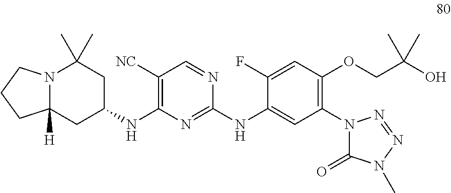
C1([NC])=C(NC2CC(C)(C)N3C([H])(C2)CCC3)N=C(NC2=CC(N3N=NN(C)C3=O)=C(OCC(O)(C)C)C=C2F)N=C1
